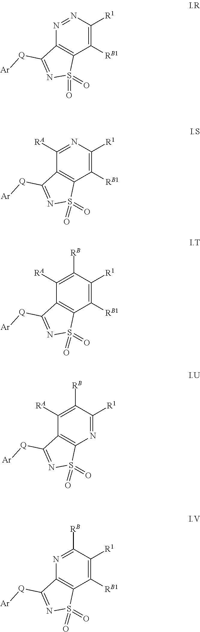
N1=NC([R1])=C([RB1])C2=C1C([Q][Ar])=NS2(=O)=O.C1([RA])=NC([R1])=C([RB1])C2=C1C([Q][Ar])=NS2(=O)=O.C1([RA])=C([RB])C([R1])=C([RB1])C2=C1C([Q][Ar])=NS2(=O)=O.C1([RA])=C([RB])C([R1])=NC2=C1C([Q][Ar])=NS2(=O)=O.N1=C([RB])C([R1])=C([RB1])C2=C1C([Q][Ar])=NS2(=O)=O
